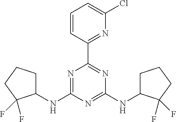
C1(NC2=NC(C3=NC(Cl)=CC=C3)=NC(NC3CCCC3(F)F)=N2)CCCC1(F)F
